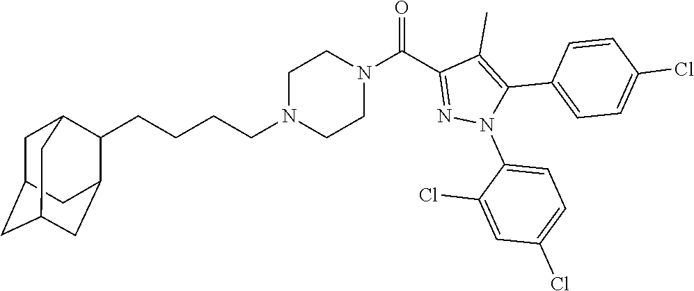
C1CN(C(C2=NN(C3=CC=C(Cl)C=C3Cl)C(C3=CC=C(Cl)C=C3)=C2C)=O)CCN1CCCCC1C2CC3CC(CC1C3)C2
